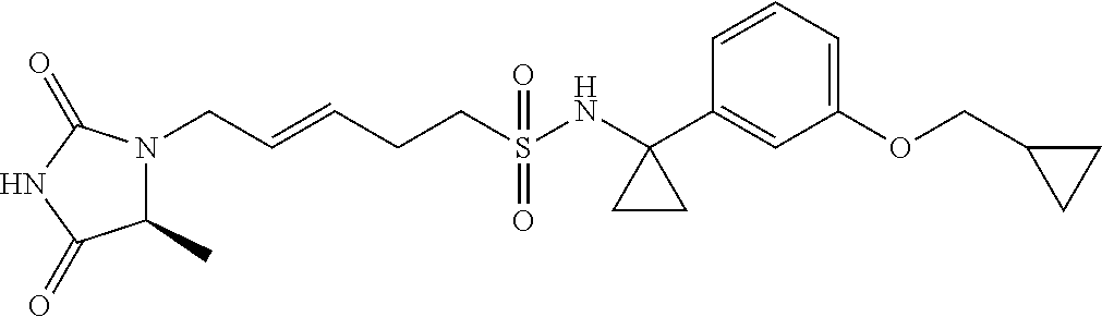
C(S(NC1(C2=CC(OCC3CC3)=CC=C2)CC1)(=O)=O)CC=CCN1C(C)C(=O)NC1=O
